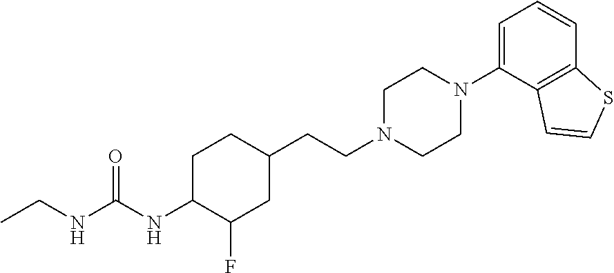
C(=O)(NC1C(F)CC(CCN2CCN(C3=CC=CC4=C3C=CS4)CC2)CC1)NCC
